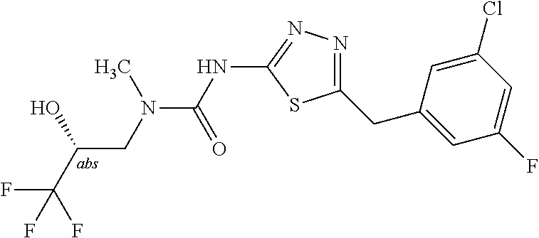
N(C(NC1=NN=C(CC2=CC(F)=CC(Cl)=C2)S1)=O)(C)CC(O)C(F)(F)F
